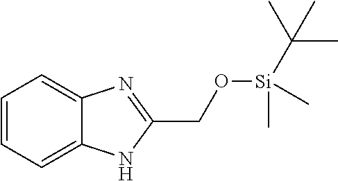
C1=CC=C2C(=C1)N=C(CO[Si](C(C)(C)C)(C)C)N2
